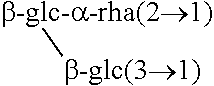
[b-glc-a-rha(21)][b-glc(31)]
